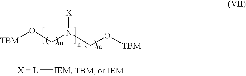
[L][IEM].O(CN(CO[TBM])[X])[TBM]
